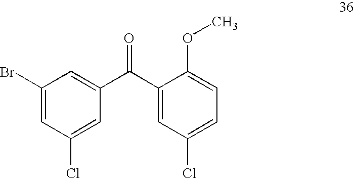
C1(Br)=CC(Cl)=CC(C(C2=CC(Cl)=CC=C2OC)=O)=C1
